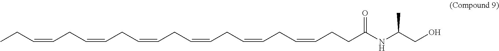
CCC=CCC=CCC=CCC=CCC=CCC=CCCC(NC(CO)C)=O
